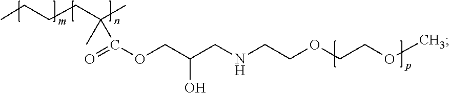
CCCCC(C)(C)C(=O)OCC(CNCCOCCOC)O
